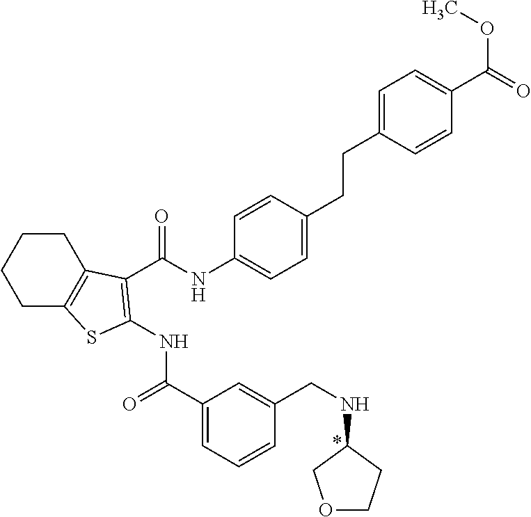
C1(C(=O)NC2=C(C(NC3=CC=C(CCC4=CC=C(C(=O)OC)C=C4)C=C3)=O)C3=C(CCCC3)S2)=CC=CC(CNC2CCOC2)=C1
